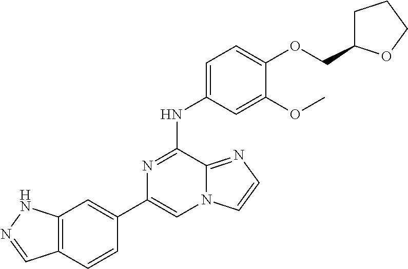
C1(C2=CC3=C(C=C2)C=NN3)=CN2C(=NC=C2)C(NC2=CC=C(OCC3CCCO3)C(OC)=C2)=N1
